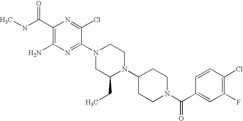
C1(C(NC)=O)=C(N)N=C(N2CC(CC)N(C3CCN(C(C4=CC(F)=C(Cl)C=C4)=O)CC3)CC2)C(Cl)=N1
